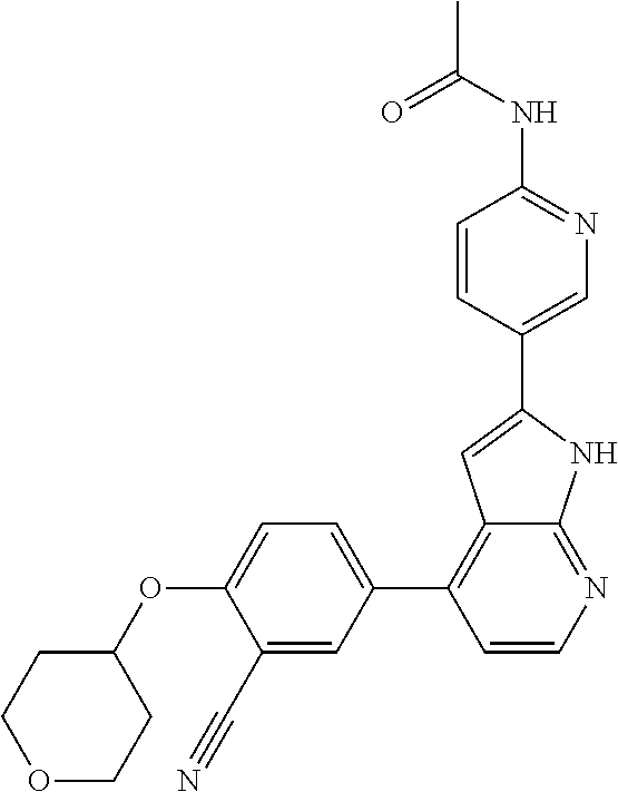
C1(C#N)=CC(C2=C3C(=NC=C2)NC(C2=CN=C(NC(C)=O)C=C2)=C3)=CC=C1OC1CCOCC1
